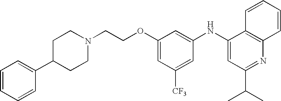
C1(C2CCN(CCOC3=CC([CF3])=CC(NC4=CC(C(C)C)=NC5=C4C=CC=C5)=C3)CC2)=CC=CC=C1
